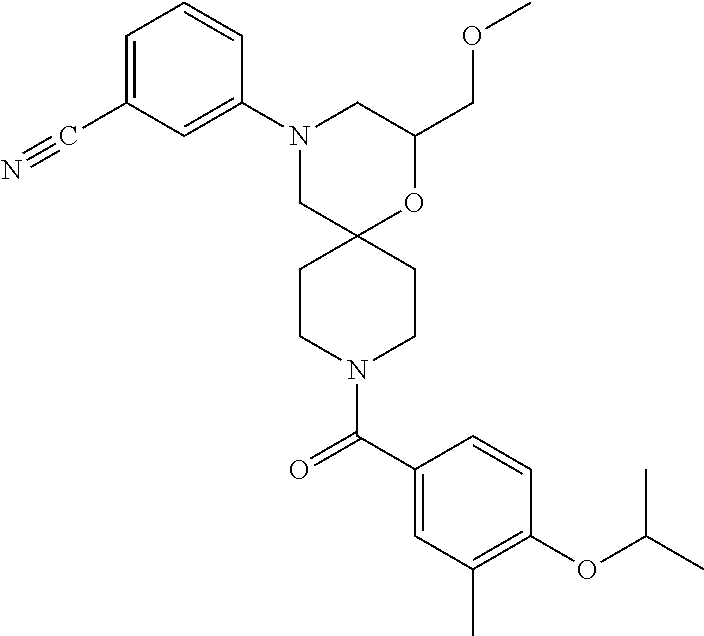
C1(COC)OC2(CN(C3=CC(C#N)=CC=C3)C1)CCN(C(C1=CC(C)=C(OC(C)C)C=C1)=O)CC2
